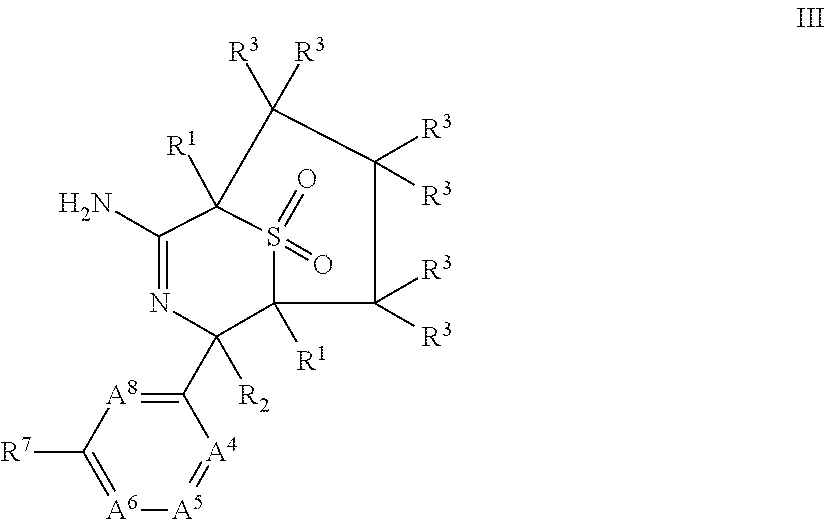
C1(N)=NC([R2])(C2=[A8]C([R7])=[A6][A5]=[A4]2)C2([R1])S(=O)(=O)C1([R1])C([R3])([R3])C([R3])([R3])C2([R3])[R3]
